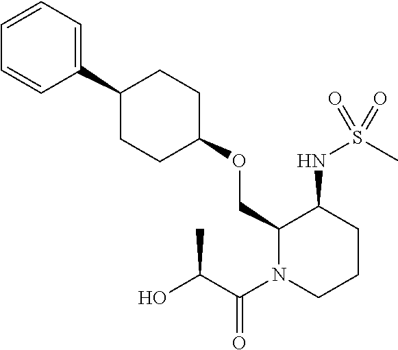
C1(OCC2C(NS(C)(=O)=O)CCCN2C(C(O)C)=O)CCC(C2=CC=CC=C2)CC1
